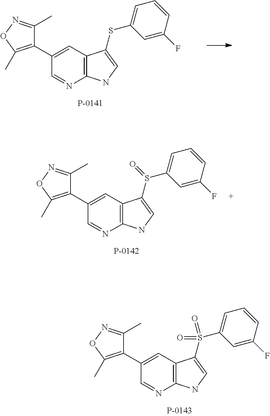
C1(C)=NOC(C)=C1C1=CC2=C(N=C1)NC=C2S(C1=CC=CC(F)=C1)(=O)=O.C1(C)=NOC(C)=C1C1=CC2=C(N=C1)NC=C2SC1=CC=CC(F)=C1.C1(C)=NOC(C)=C1C1=CC2=C(N=C1)NC=C2S(C1=CC=CC(F)=C1)=O
